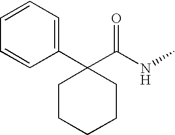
C(NC)(=O)C1(C2=CC=CC=C2)CCCCC1
